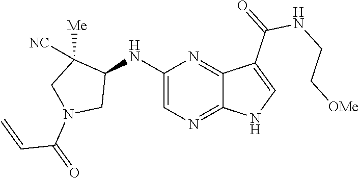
C1(NC2C([Me])([NC])CN(C(C=C)=O)C2)=CN=C2C(=N1)C(C(NCC[OMe])=O)=CN2
